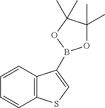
C1=CC=CC2=C1C(B1OC(C)(C)C(C)(C)O1)=CS2
